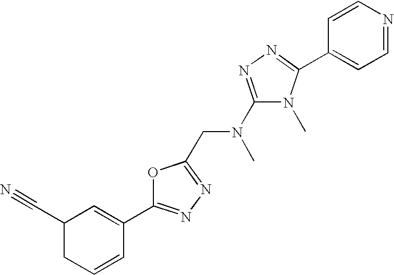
C1(C#N)CC=CC(C2=NN=C(CN(C)C3=NN=C(C4=CC=NC=C4)N3C)O2)=C1
